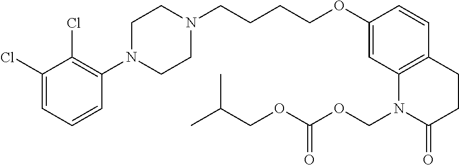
C1=C(Cl)C(Cl)=C(N2CCN(CCCCOC3=CC4=C(C=C3)CCC(=O)N4COC(OCC(C)C)=O)CC2)C=C1
